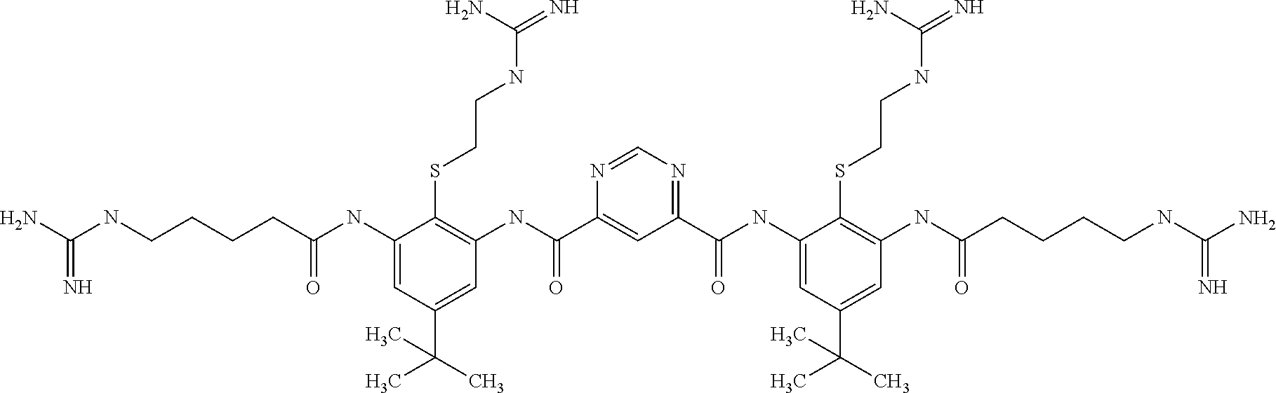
N1=CN=C(C(NC2=CC(C(C)(C)C)=CC(NC(CCCCNC(N)=N)=O)=C2SCCNC(=N)N)=O)C=C1C(NC1=C(SCCNC(=N)N)C(NC(CCCCNC(N)=N)=O)=CC(C(C)(C)C)=C1)=O
